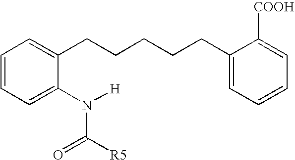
C1=CC=C(N([H])C([R5])=O)C(CCCCCC2=CC=CC=C2[COOH])=C1
